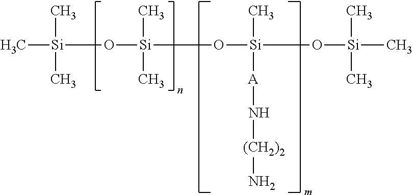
C[Si](C)(C)O[Si](C)(C)O[Si](C)(O[Si](C)(C)C)[A]N[(CH2)2]N
